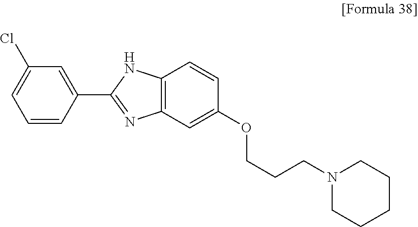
C1=CC(C2=NC3=C(C=CC(OCCCN4CCCCC4)=C3)N2)=CC(Cl)=C1
